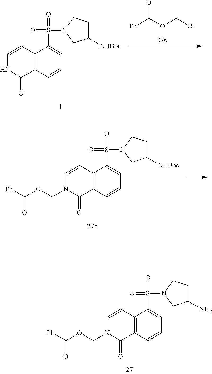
C12=C(C=CC=C1S(=O)(=O)N1CC([NHBoc])CC1)C(=O)NC=C2.[Ph]C(=O)OCCl.C12=C(C=CC=C1S(=O)(=O)N1CC([NHBoc])CC1)C(=O)N(COC(=O)[Ph])C=C2.C12=C(C=CC=C1S(=O)(=O)N1CC(N)CC1)C(=O)N(COC(=O)[Ph])C=C2
